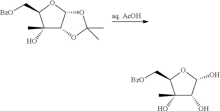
[aq. AcOH].C1(O)(C)C2C(OC1C[BzO])OC(C)(C)O2.C1(O)(C)C(O)C(O)OC1C[BzO]
